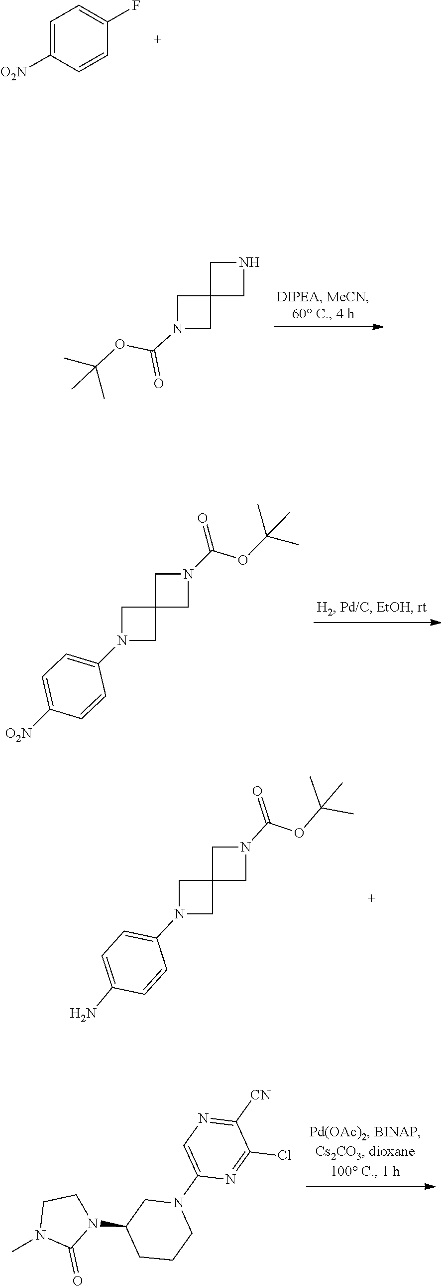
C1([O2N])=CC=C(F)C=C1.C12(CN(C(OC(C)(C)C)=O)C1)CNC2.CC(OC(N1CC2(CN(C3=CC=C([O2N])C=C3)C2)C1)=O)(C)C.CC(OC(N1CC2(CN(C3=CC=C(N)C=C3)C2)C1)=O)(C)C.C1CN(C)C(=O)N1C1CCCN(C2=CN=C([CN])C(Cl)=N2)C1
